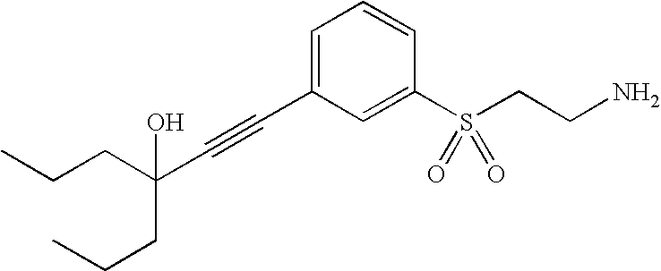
C(C)CC(C#CC1=CC=CC(S(CCN)(=O)=O)=C1)(O)CCC
